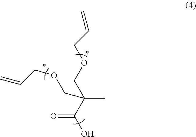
O=C(C(COCC=C)(C)COCC=C)O
